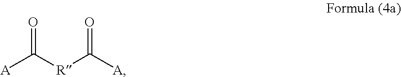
[A]C([R]C([A])=O)=O
